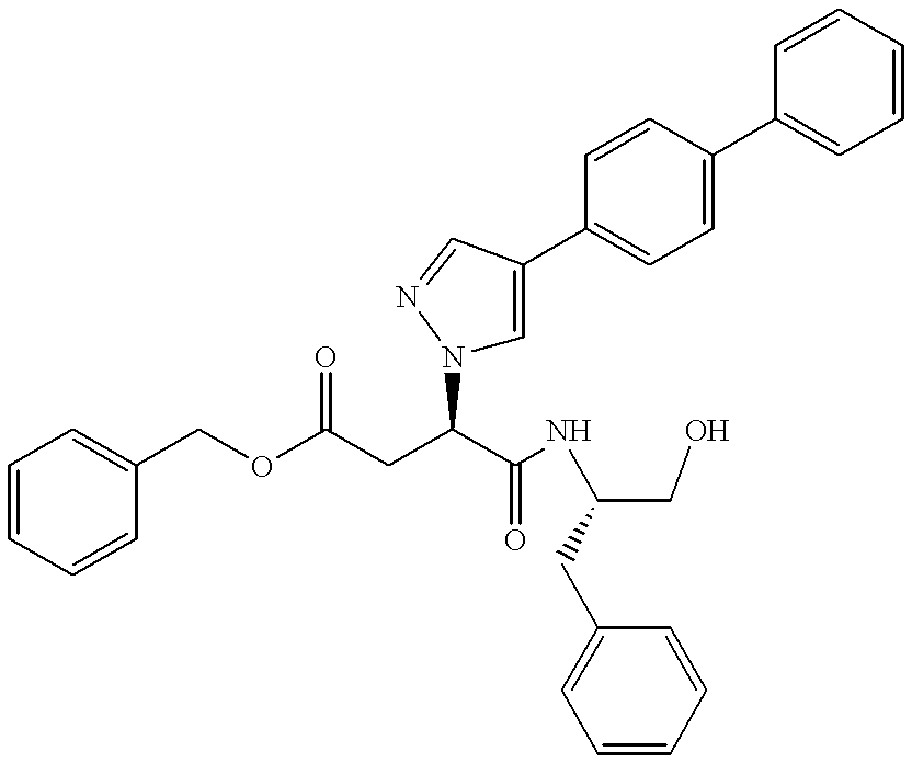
C1=CC=CC(COC(CC(C(NC(CO)CC2=CC=CC=C2)=O)N2C=C(C3=CC=C(C4=CC=CC=C4)C=C3)C=N2)=O)=C1
